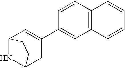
C12NC(CC(C3=CC4=C(C=C3)C=CC=C4)=C1)CC2
